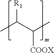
CC(C(C)[COOX])[R1]
